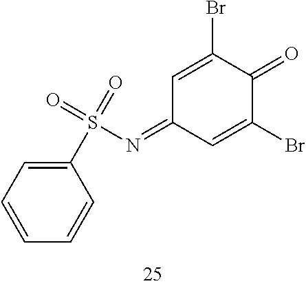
C1(S(N=C2C=C(Br)C(=O)C(Br)=C2)(=O)=O)=CC=CC=C1
